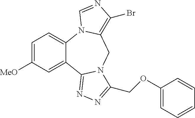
C12=CC=C([MeO])C=C1C1=NN=C(COC3=CC=CC=C3)N1CC1=C(Br)N=CN21
